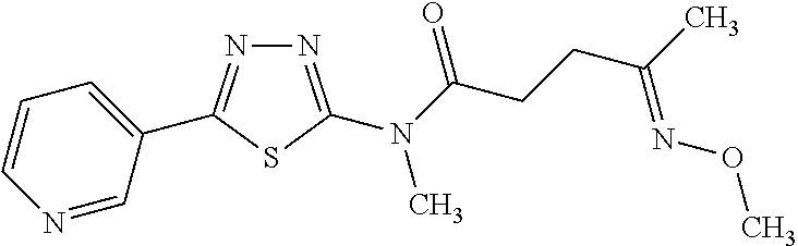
N1=C(N(C(CCC(C)=NOC)=O)C)SC(C2=CC=CN=C2)=N1
